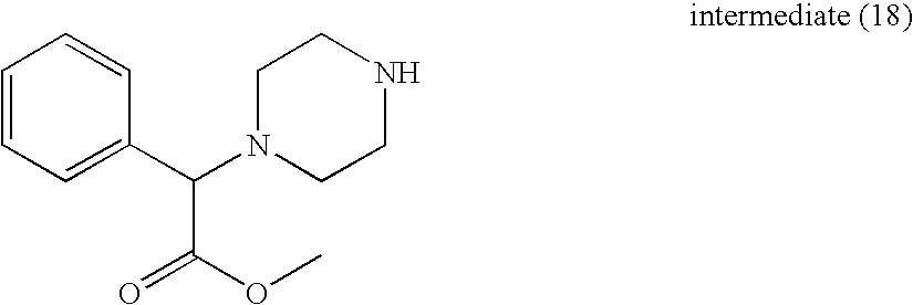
C1=CC=C(C(N2CCNCC2)C(=O)OC)C=C1
